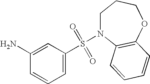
C1(N)=CC(S(=O)(=O)N2CCCOC3=C2C=CC=C3)=CC=C1
